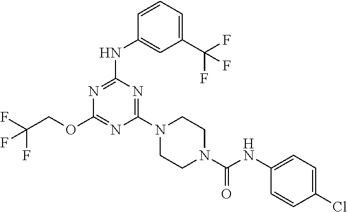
N(C1=NC(OCC(F)(F)F)=NC(N2CCN(C(=O)NC3=CC=C(Cl)C=C3)CC2)=N1)C1=CC(C(F)(F)F)=CC=C1
